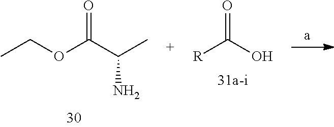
O=C(C(C)N)OCC.O=C(O)[R]
